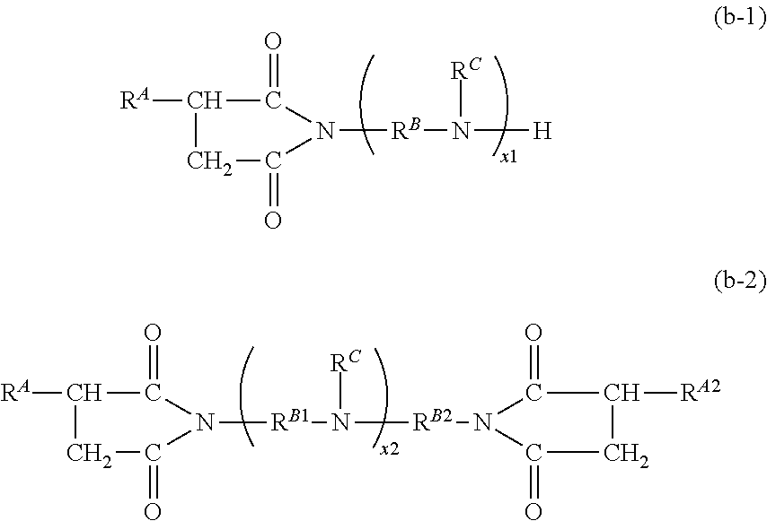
C1([RA])C(=O)N([RB]N([RC])[H])C(=O)C1.C1([RA])C(=O)N([RB1]N([RC])[RB2]N2C(=O)C([RA2])CC2=O)C(=O)C1
